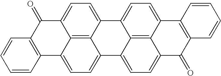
C1=CC=CC2=C1C1=CC=C3C4=C1C(=CC=C4C1=CC=C4C5=C1C3=CC=C5C(=O)C1=C4C=CC=C1)C2=O
